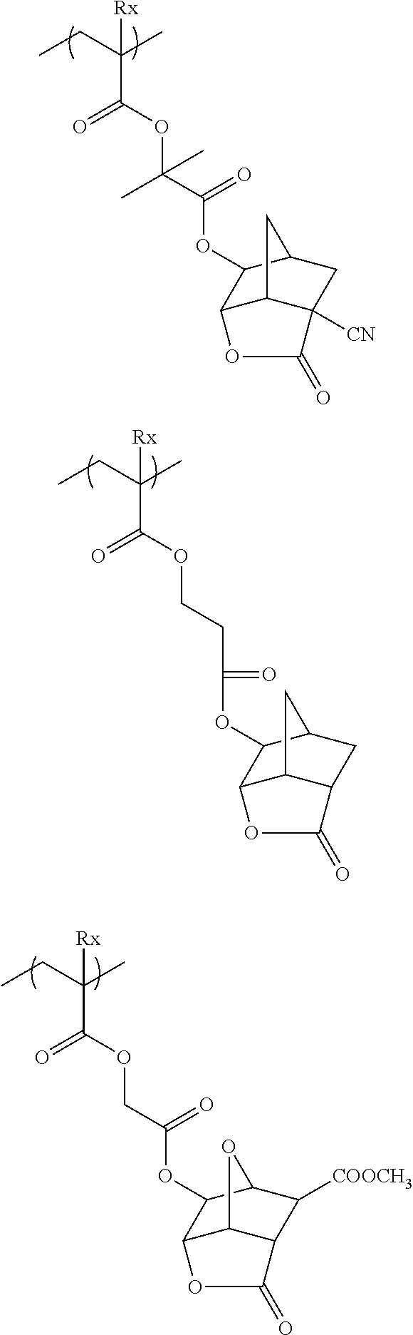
[Rx]C(CC)(C)C(=O)OC(C(=O)OC1C2C3C([CN])(CC1C3)C(=O)O2)(C)C.[Rx]C(CC)(C)C(=O)OCCC(=O)OC1C2C3C(CC1C3)C(=O)O2.[Rx]C(CC)(C)C(=O)OCC(=O)OC1C2C3C(C([COOCH3])C1O3)C(=O)O2
